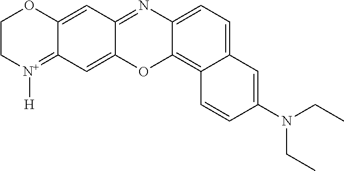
CCN(C1=CC2=CC=C3N=C4C=C5C(=[N+]([H])CCO5)C=C4OC3=C2C=C1)CC
